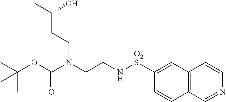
C1([O2S]NCCN(C(OC(C)(C)C)=O)CCC(C)O)=CC2=C(C=C1)C=NC=C2
